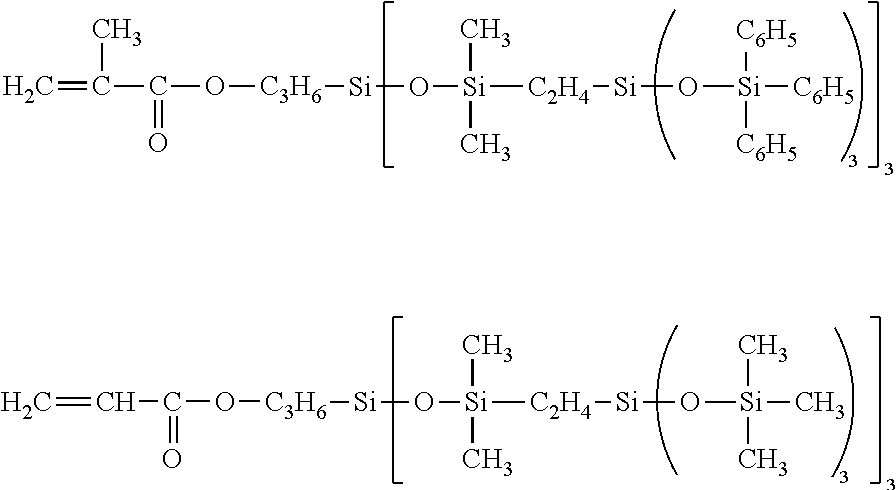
C=C(C)C(=O)O[C3H6][Si]O[Si](C)(C)[C2H4][Si]O[Si]([C6H5])([C6H5])[C6H5].C=CC(=O)O[C3H6][Si]O[Si](C)(C)[C2H4][Si]O[Si](C)(C)C
